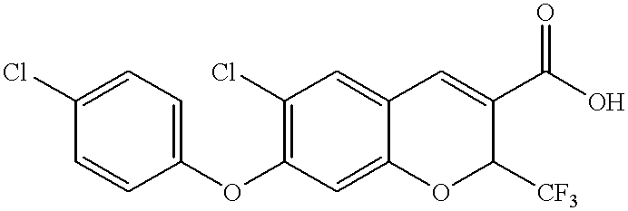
C1=CC(OC2=C(Cl)C=C3C(=C2)OC([CF3])C(C(O)=O)=C3)=CC=C1Cl
